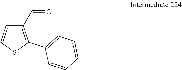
C1(C=O)=C(C2=CC=CC=C2)SC=C1
